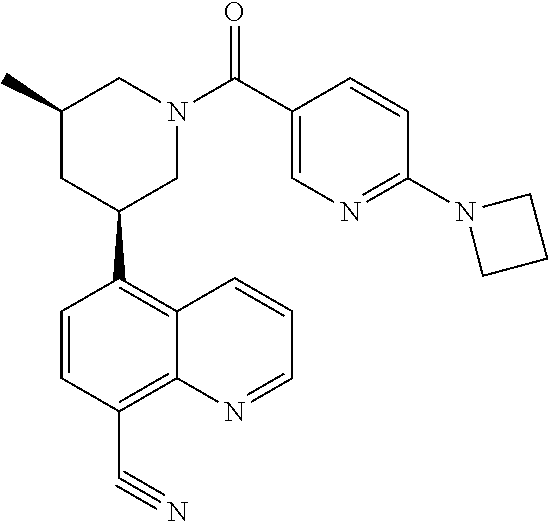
C1=CC(C#N)=C2C(=C1C1CN(C(C3=CN=C(N4CCC4)C=C3)=O)CC(C)C1)C=CC=N2
